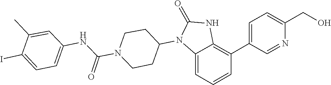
C1CN(C(NC2=CC=C(I)C(C)=C2)=O)CCC1N1C(=O)NC2=C(C3=CC=C(CO)N=C3)C=CC=C12
